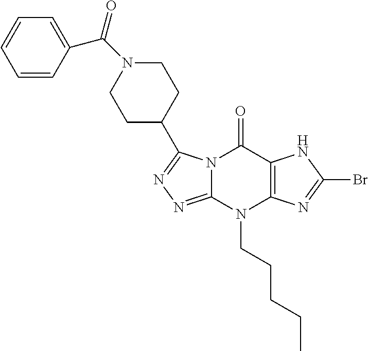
N12C(=NN=C1C1CCN(C(=O)C3=CC=CC=C3)CC1)N(CCCCC)C1=C(C2=O)NC(Br)=N1
